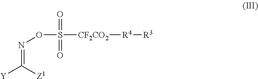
N(=C([Z1])[Y])OS(=O)(=O)[CF2CO2][R4][R3]
